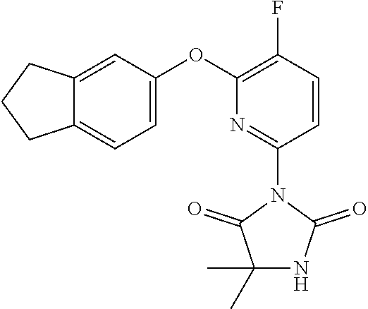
C12=CC(OC3=C(F)C=CC(N4C(=O)C(C)(C)NC4=O)=N3)=CC=C1CCC2
